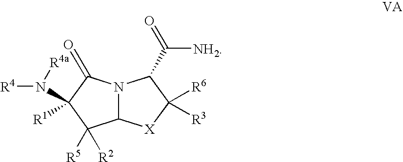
N12C([X]C([R6])([R3])C1C(=O)[NH2])C([R2])([R5])C(N([R4])[R4a])([R1])C2=O
